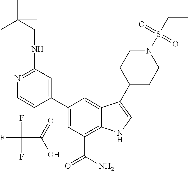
FC(F)(F)C(=O)O.C1=C(C2=CC(NCC(C)(C)C)=NC=C2)C=C2C(=C1C(N)=O)NC=C2C1CCN(S(CC)(=O)=O)CC1
